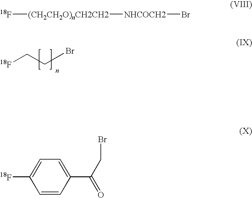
[18F]CCBr.[18F][(CH2CH2O)nCH2CH2][NHCOCH2]Br.C1=CC(C(CBr)=O)=CC=C1[18F]
